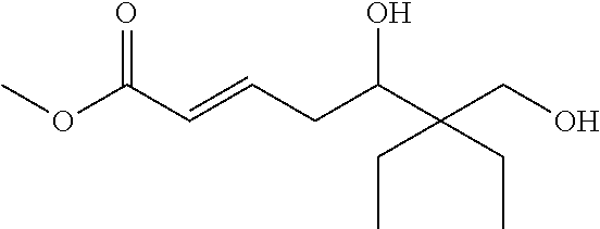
COC(C=CCC(O)C(CO)(CC)CC)=O
